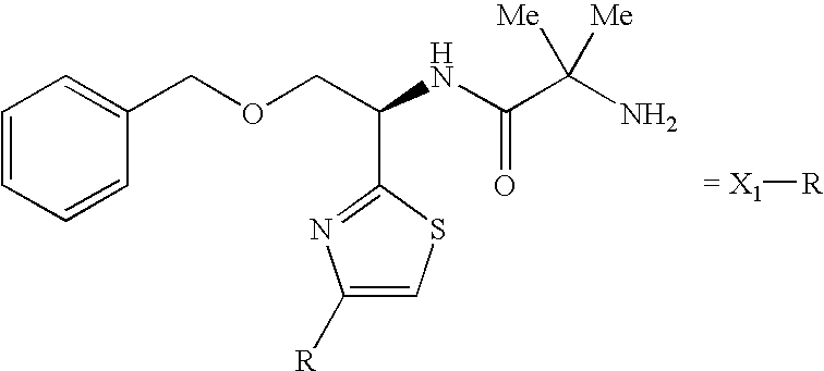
[= X1][R].C1=CC=CC(COCC(C2=NC([R])=CS2)NC(C(N)([Me])[Me])=O)=C1
